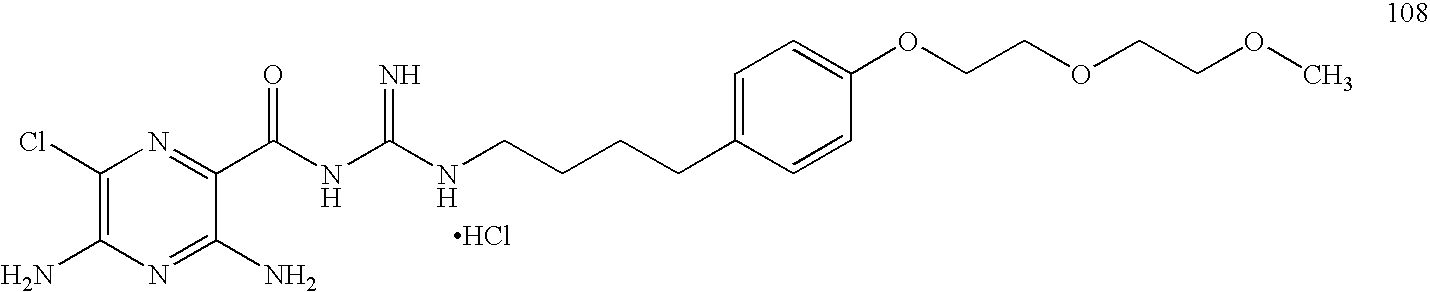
C1(Cl)=C(N)N=C(N)C(C(NC(NCCCCC2=CC=C(OCCOCCOC)C=C2)=N)=O)=N1.Cl
